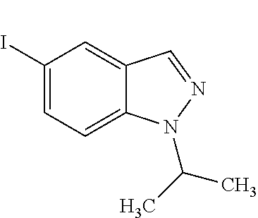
IC1=CC=C2C(=C1)C=NN2C(C)C
